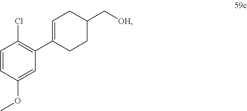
C1=CC(OC)=CC(C2=CCC(C[OH])CC2)=C1Cl
